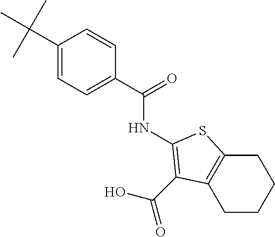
C1(C(C)(C)C)=CC=C(C(=O)NC2=C(C(O)=O)C3=C(CCCC3)S2)C=C1
